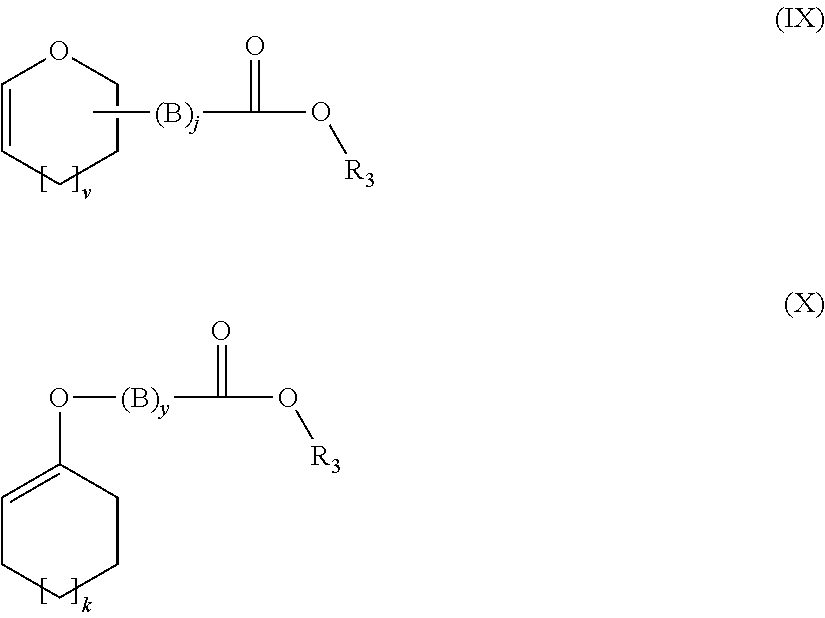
C1=CCCCO1.C[(B)j]C(=O)O[R3].C1=C(O[(B)y]C(=O)O[R3])CCCC1
